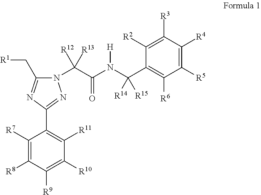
C1([R7])=C([R8])C([R9])=C([R10])C([R11])=C1C1=NN(C(C(N(C(C2=C([R6])C([R5])=C([R4])C([R3])=C2[R2])([R14])[R15])[H])=O)([R12])[R13])C(C[R1])=N1
